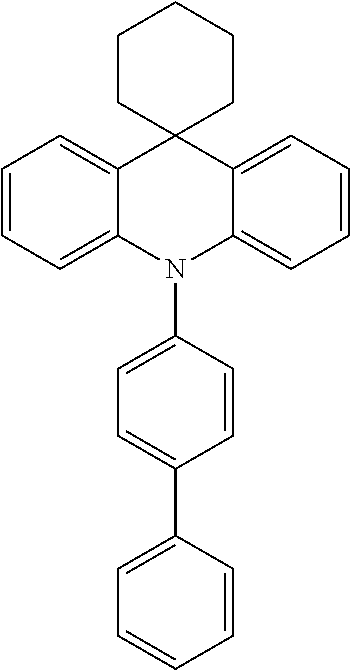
C12=CC=CC=C1N(C1=CC=C(C3=CC=CC=C3)C=C1)C1=CC=CC=C1C21CCCCC1
